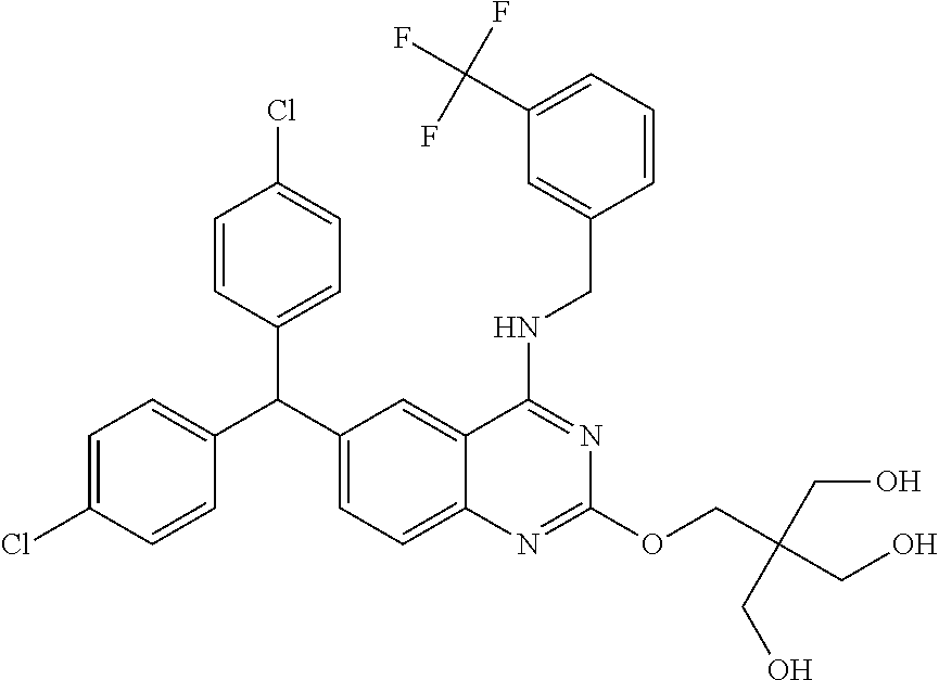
C1=C(Cl)C=CC(C(C2=CC=C3C(=C2)C(NCC2=CC(C(F)(F)F)=CC=C2)=NC(OCC(CO)(CO)CO)=N3)C2=CC=C(Cl)C=C2)=C1
